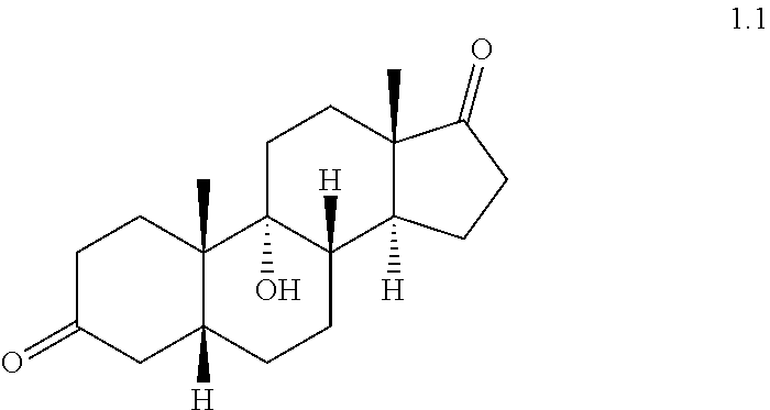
C1C(=O)CC2([H])C(C)(C1)C1(O)C([H])(CC2)C2([H])C(C)(CC1)C(=O)CC2
